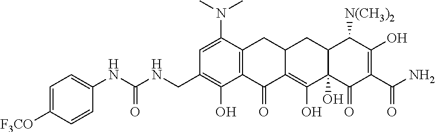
C1(=O)C2=C(O)C3(O)C(CC2CC2=C1C(O)=C(CNC(NC1=CC=C([F3CO])C=C1)=O)C=C2N(C)C)C([N(CH3)2])C(O)=C(C(=O)N)C3=O
